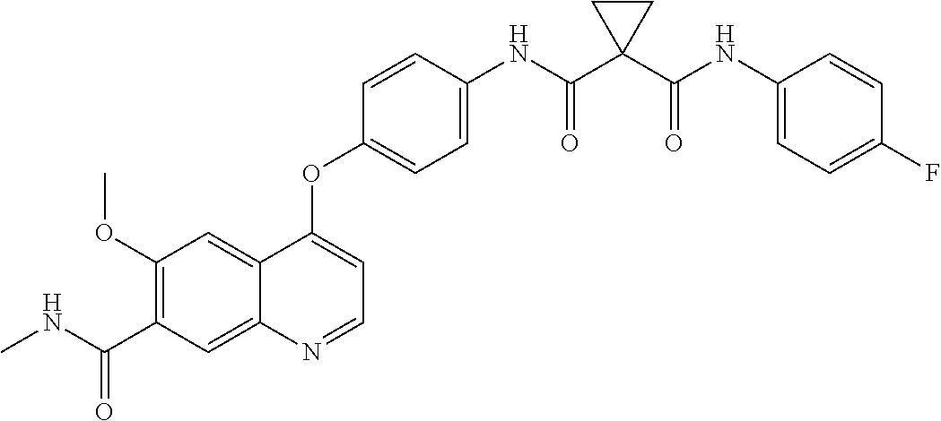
C12=CC(OC)=C(C(NC)=O)C=C1N=CC=C2OC1=CC=C(NC(C2(C(NC3=CC=C(F)C=C3)=O)CC2)=O)C=C1
